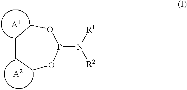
C1OP(N([R1])[R2])OCCC1
